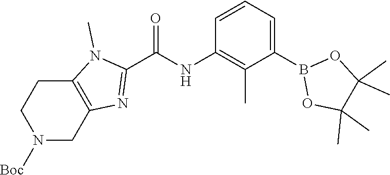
C1(B2OC(C)(C)C(C)(C)O2)=CC=CC(NC(C2=NC3=C(N2C)CCN([Boc])C3)=O)=C1C
